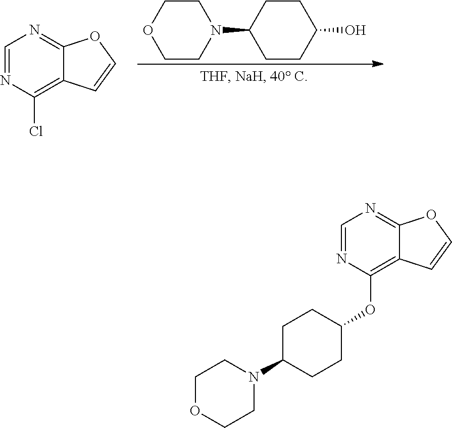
C1(N2CCOCC2)CCC(O)CC1.C1=NC(Cl)=C2C(=N1)OC=C2.C1=NC(OC2CCC(N3CCOCC3)CC2)=C2C(=N1)OC=C2
